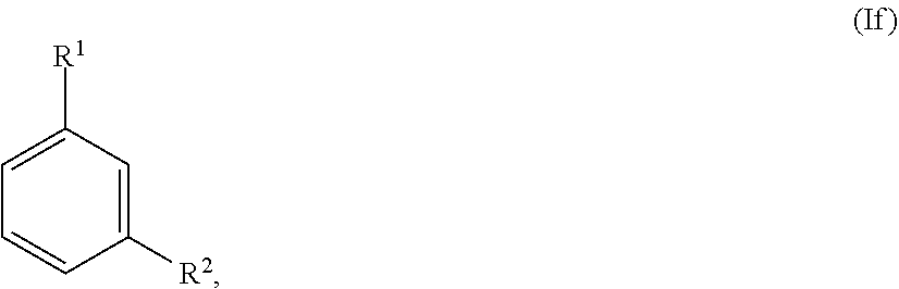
C1([R2])=CC([R1])=CC=C1
